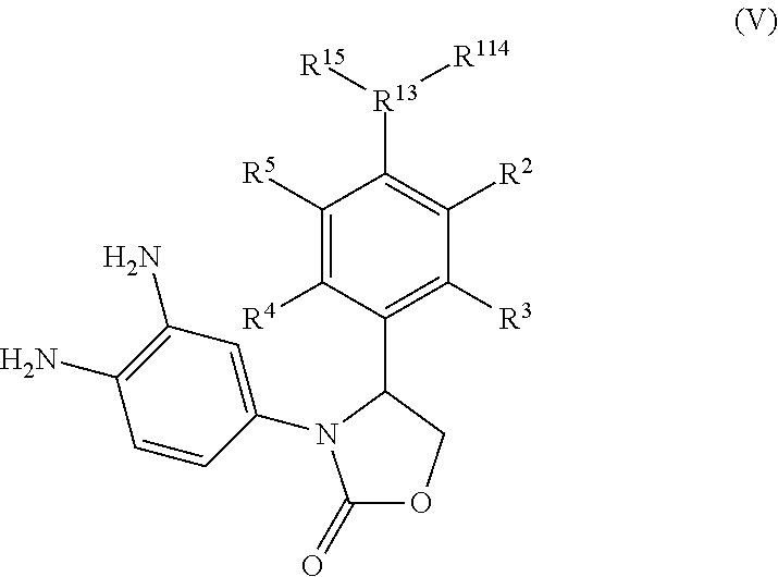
C1(=O)OCC(C2=C([R3])C([R2])=C([R13]([R15])[R114])C([R5])=C2[R4])N1C1=CC(N)=C(N)C=C1
